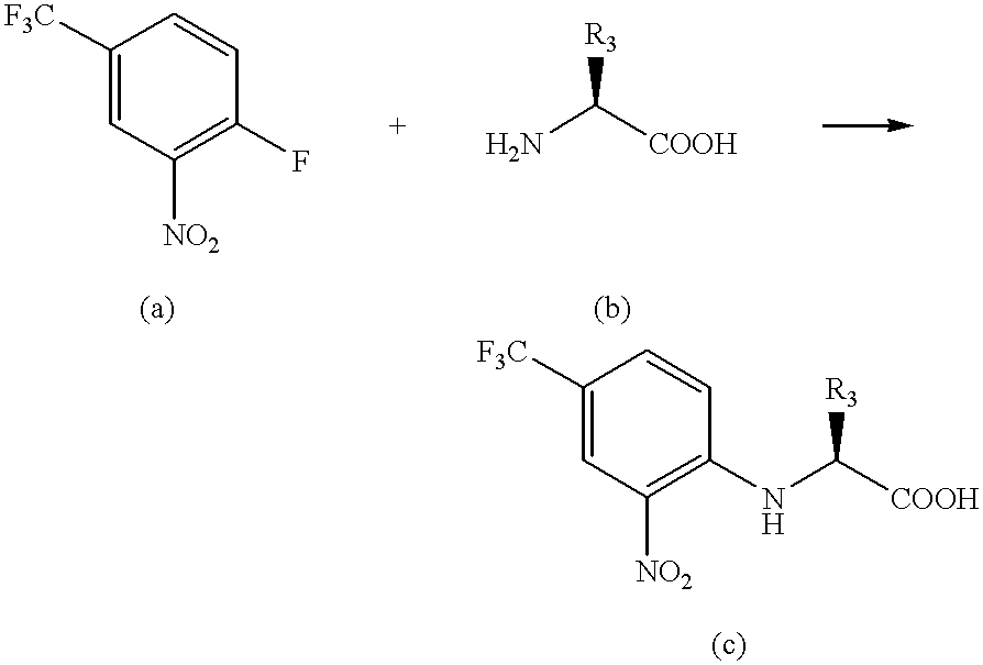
[F3C]C1=CC([NO2])=C(F)C=C1.NC([COOH])[R3].[F3C]C1=CC([NO2])=C(NC([COOH])[R3])C=C1
